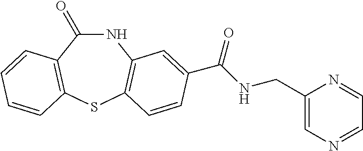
C1(=O)NC2=C(SC3=C1C=CC=C3)C=CC(C(NCC1=CN=CC=N1)=O)=C2
